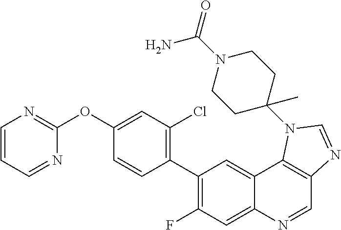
C1=CC=NC(OC2=CC(Cl)=C(C3=C(F)C=C4C(=C3)C3=C(C=N4)N=CN3C3(C)CCN(C(=O)N)CC3)C=C2)=N1
